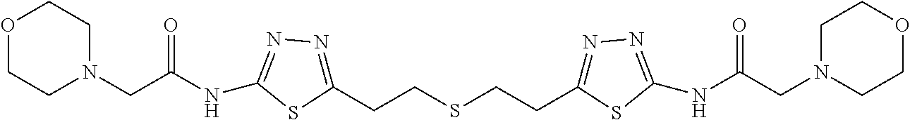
C(CSCCC1=NN=C(NC(CN2CCOCC2)=O)S1)C1=NN=C(NC(CN2CCOCC2)=O)S1
